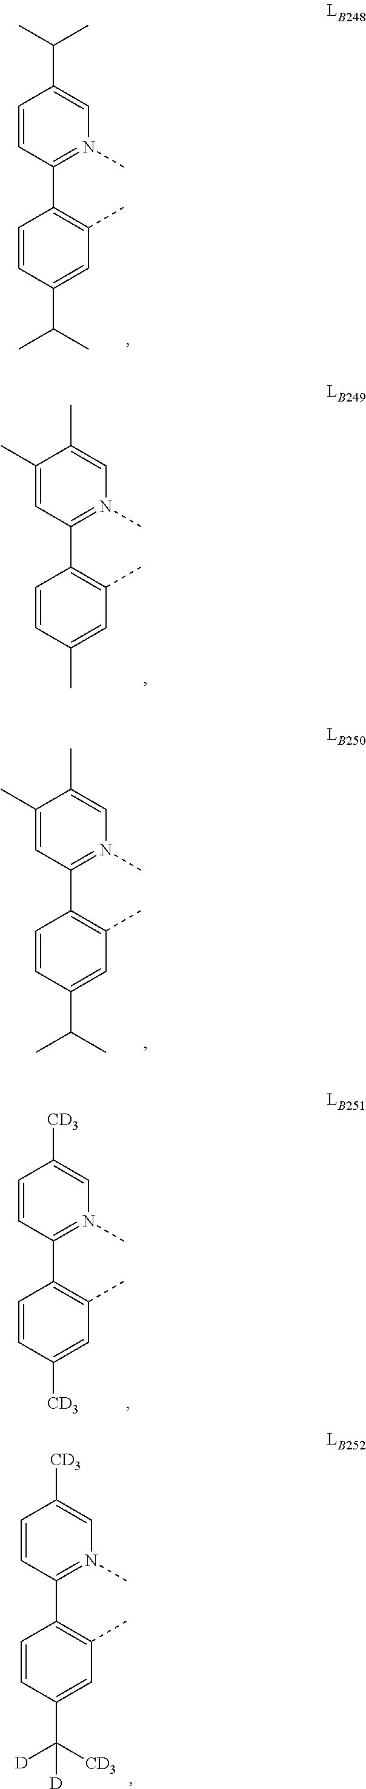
C1=CC(C(C)C)=CN(C)=C1C1=C(C)C=C(C(C)C)C=C1.C1=C(C)C(C)=CN(C)=C1C1=C(C)C=C(C)C=C1.C1=C(C)C(C)=CN(C)=C1C1=C(C)C=C(C(C)C)C=C1.C1=CC([CD3])=CN(C)=C1C1=C(C)C=C([CD3])C=C1.C1=CC([CD3])=CN(C)=C1C1=C(C)C=C(C([CD3])([D])[D])C=C1
